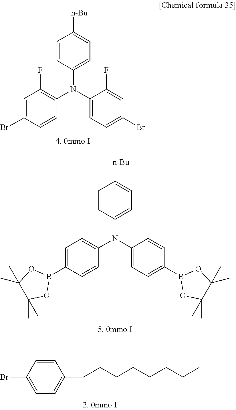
C1=C(Br)C=CC(N(C2=CC=C(Br)C=C2F)C2=CC=C([n-Bu])C=C2)=C1F.BrC1=CC=C(CCCCCCCC)C=C1.C1=C(B2OC(C)(C)C(C)(C)O2)C=CC(N(C2=CC=C(B3OC(C)(C)C(C)(C)O3)C=C2)C2=CC=C([n-Bu])C=C2)=C1
